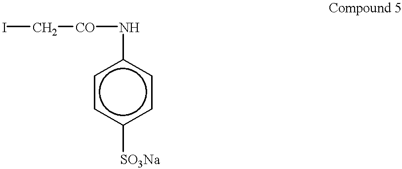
IC[CO]Nc1ccc([SO3Na])cc1
